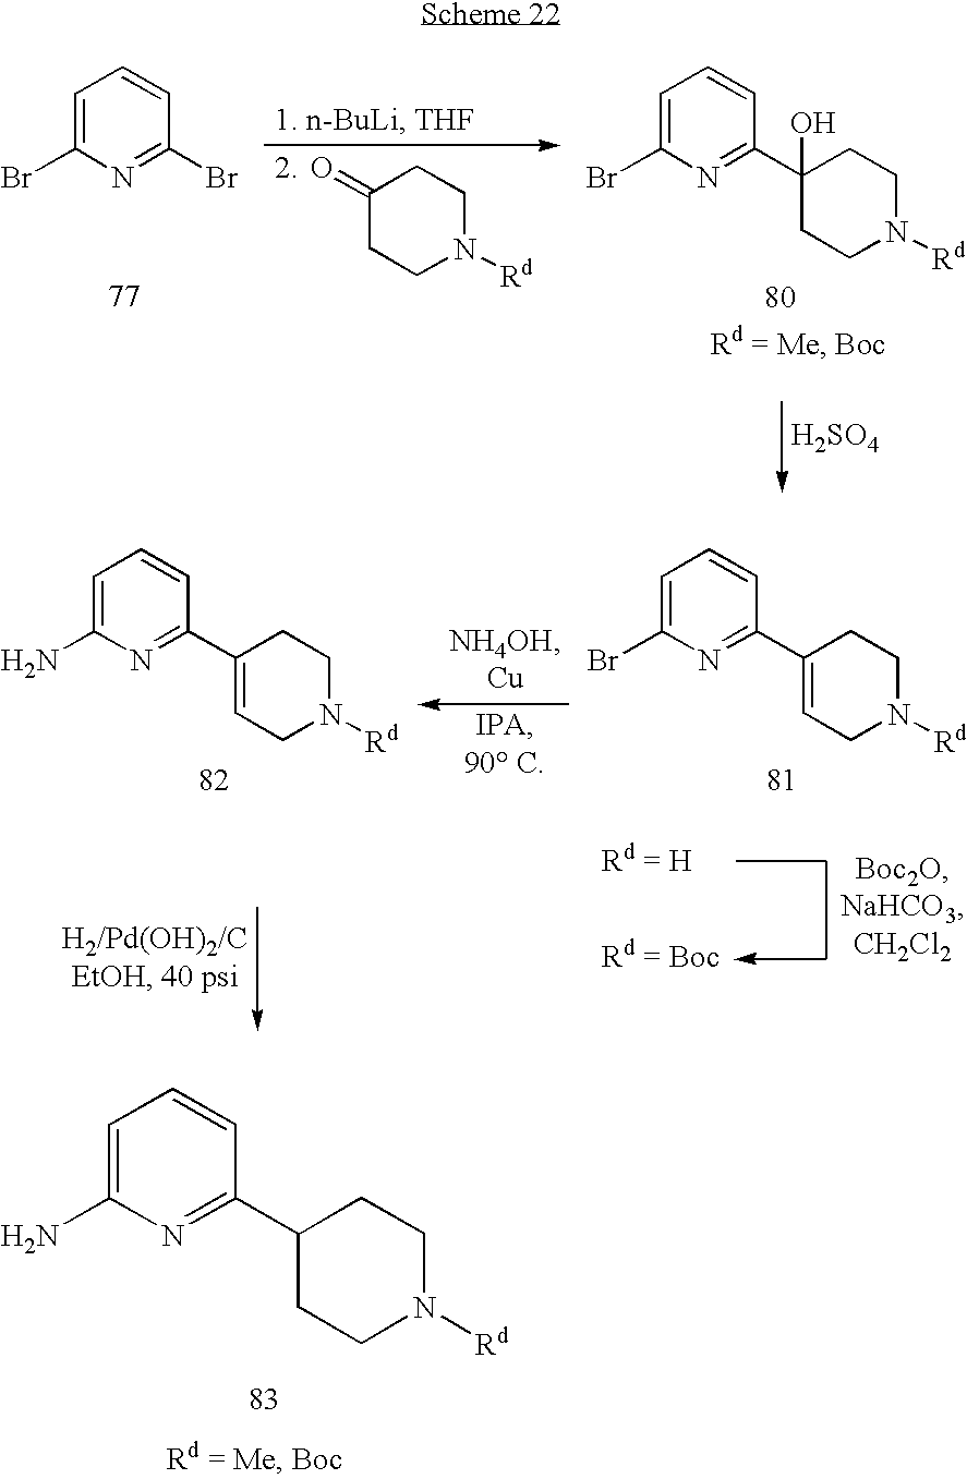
C1=C(Br)N=C(Br)C=C1.C1=C(Br)N=C(C2(O)CCN([Rd])CC2)C=C1.[H2SO4].C1(=O)CCN([Rd])CC1.C1=C(Br)N=C(C2=CCN([Rd])CC2)C=C1.C1=C(N)N=C(C2=CCN([Rd])CC2)C=C1.C1=C(N)N=C(C2CCN([Rd])CC2)C=C1
